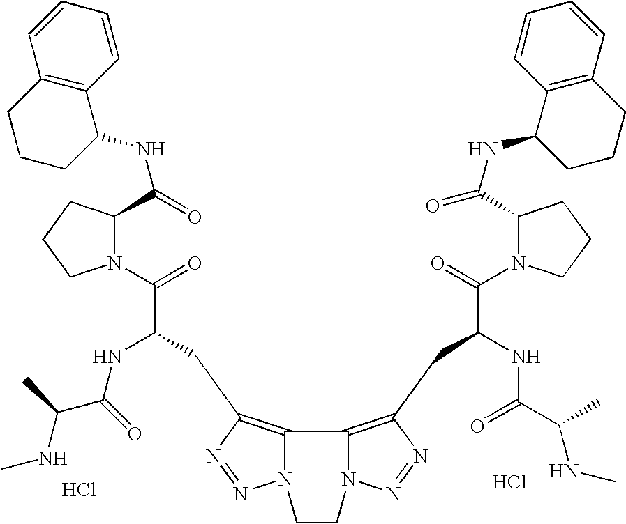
N1(C(=O)C(CC2=C3C4=C(CC(NC(C(NC)C)=O)C(=O)N5C(C(NC6CCCC7=C6C=CC=C7)=O)CCC5)N=NN4CCN3N=N2)NC(C(C)NC)=O)C(C(NC2C3=C(CCC2)C=CC=C3)=O)CCC1.Cl.Cl
